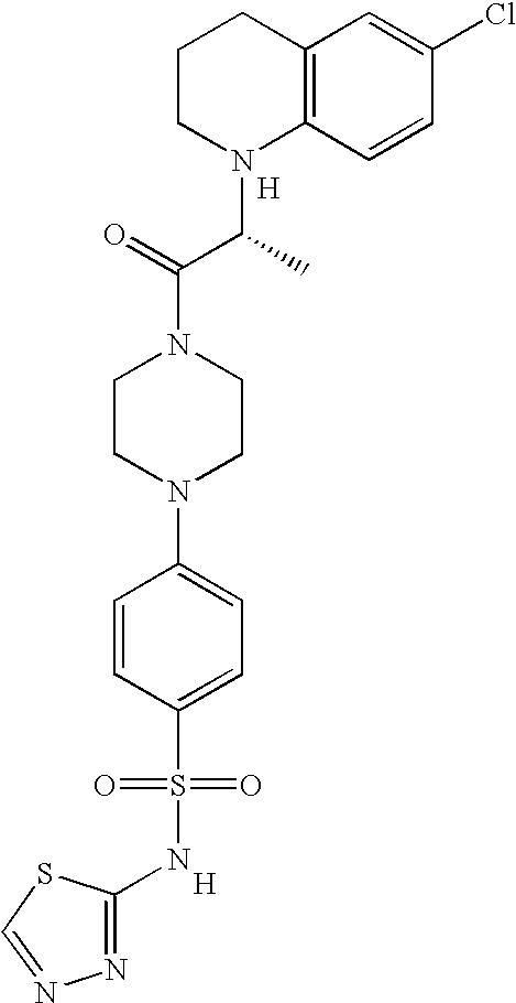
C12=C(C=CC(Cl)=C1)N(C(C(N1CCN(C3=CC=C(S(=O)(=O)NC4=NN=CS4)C=C3)CC1)=O)C)CCC2.[H].[H]
